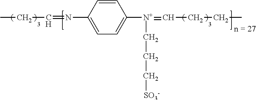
C1=CC(N=CCC)=CC=C1[N+](=CCCC)CCC[SO3-]
